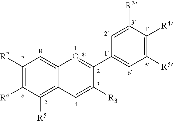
C1([R7])=C([R6])C([R5])=C2C(=C1)O=C(C1=CC([R5])=C([R4])C([R3])=C1)C([R3])=C2
